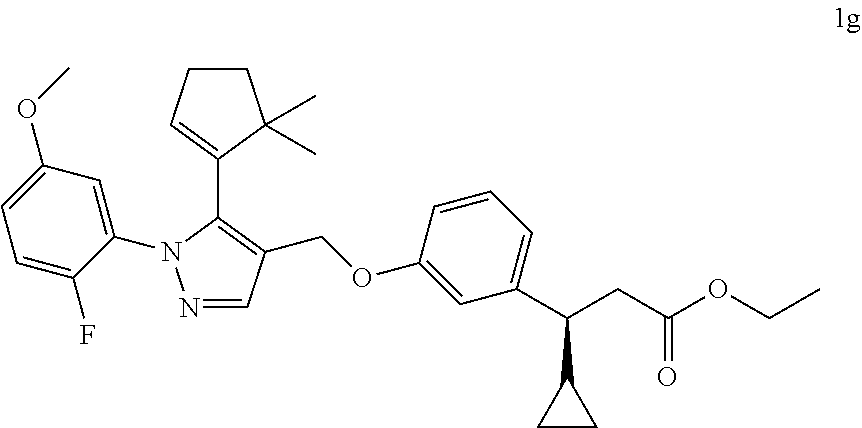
N1=CC(COC2=CC(C(CC(=O)OCC)C3CC3)=CC=C2)=C(C2=CCCC2(C)C)N1C1=CC(OC)=CC=C1F
